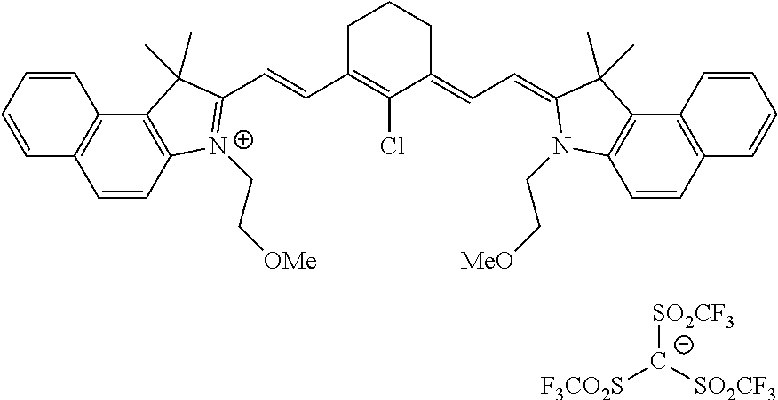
C1=CC2=C(C3=C1C=CC=C3)C(C)(C)C(C=CC1=C(Cl)C(=CC=C3N(CC[MeO])C4=C(C5=C(C=C4)C=CC=C5)C3(C)C)CCC1)=[N+]2CC[OMe].[SO2CF3][C-]([F3CO2S])[SO2CF3]
